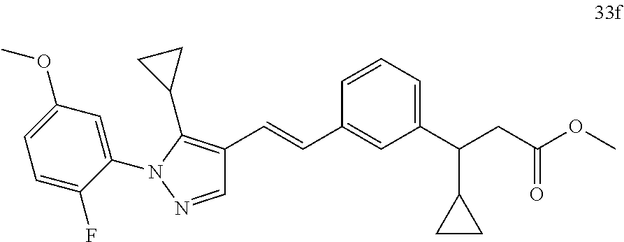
C1(C=CC2=C(C3CC3)N(C3=CC(OC)=CC=C3F)N=C2)=CC(C(CC(OC)=O)C2CC2)=CC=C1
